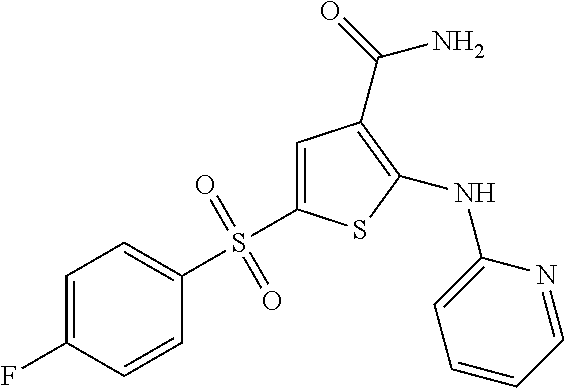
C1=C(S(C2=CC=C(F)C=C2)(=O)=O)SC(NC2=CC=CC=N2)=C1C(=O)N
